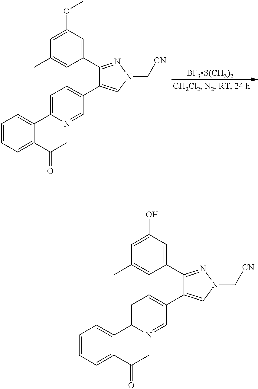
CC1=CC(C2=NN(C[CN])C=C2C2=CC=C(C3=CC=CC=C3C(C)=O)N=C2)=CC(O)=C1.CC1=CC(C2=NN(C[CN])C=C2C2=CC=C(C3=CC=CC=C3C(C)=O)N=C2)=CC(OC)=C1.[BF3S(CH3)2]
